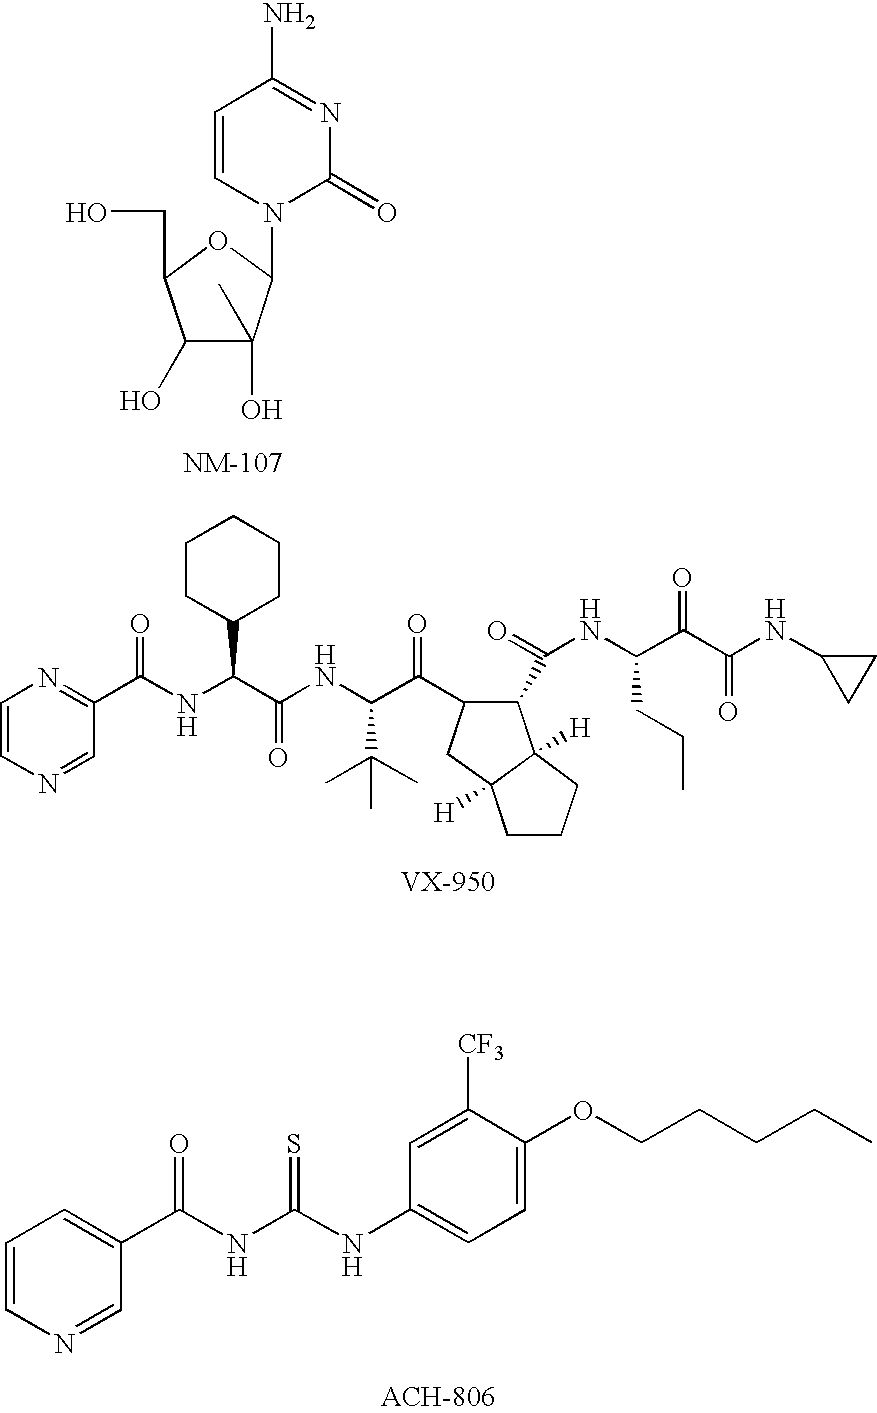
C1(O)C(O)(C)C(N2C(=O)N=C(N)C=C2)OC1CO.C1=CN=CC(C(NC(C(NC(C(=O)C2C(C(=O)NC(C(C(NC3CC3)=O)=O)CCC)C3([H])C([H])(C2)CCC3)C(C)(C)C)=O)C2CCCCC2)=O)=N1.C1=CN=CC(C(NC(NC2=CC=C(OCCCCC)C([CF3])=C2)=S)=O)=C1
